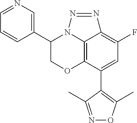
C12=C3C(C4=C(C)ON=C4C)=CC(F)=C1N=NN2C(C1=CN=CC=C1)CO3
